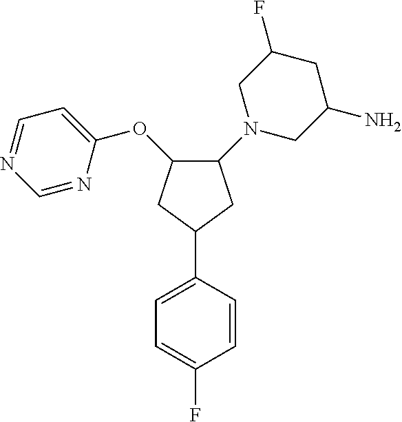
C1=C(F)C=CC(C2CC(OC3=CC=NC=N3)C(N3CC(N)CC(F)C3)C2)=C1
